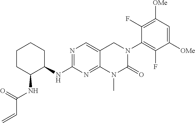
C12=NC(NC3CCCCC3NC(C=C)=O)=NC=C1CN(C1=C(F)C([OMe])=CC([OMe])=C1F)C(=O)N2C
